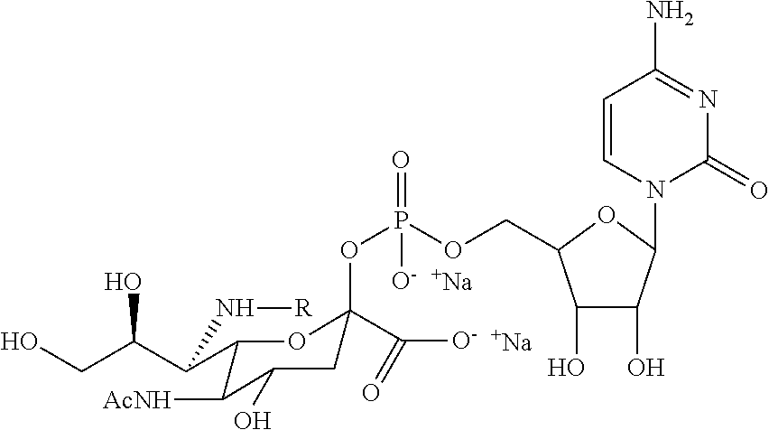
[Na].[Na].C1(O)C(O)C(N2C(=O)N=C(N)C=C2)OC1COP(OC1(C([O-])=O)CC(O)C([AcNH])C(C(C(CO)O)N[R])O1)([O-])=O
